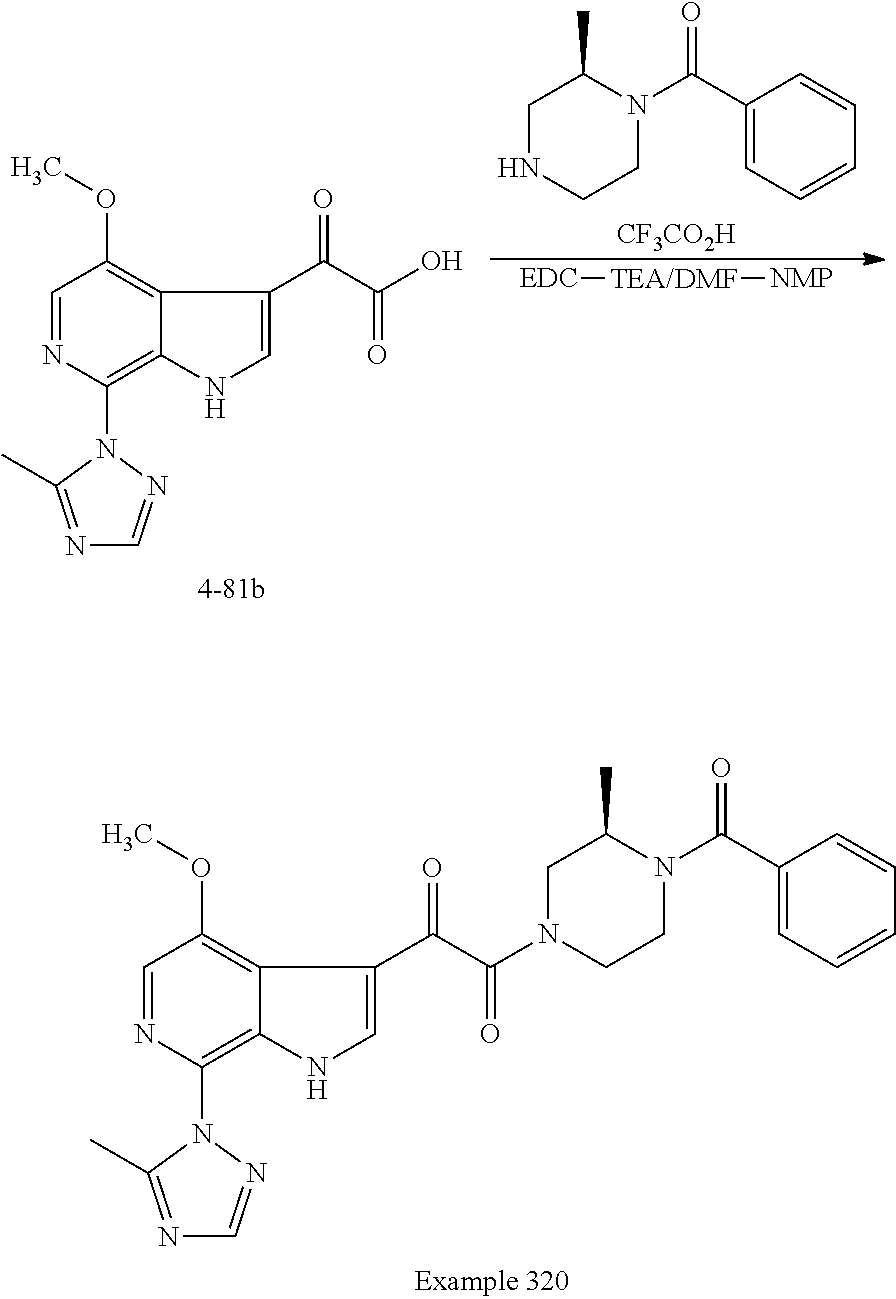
C1=NC(N2C(C)=NC=N2)=C2C(=C1OC)C(C(C(N1CCN(C(=O)C3=CC=CC=C3)C(C)C1)=O)=O)=CN2.C1NCCN(C(=O)C2=CC=CC=C2)C1C.[CF3CO2H].C1=NC(N2C(C)=NC=N2)=C2C(=C1OC)C(C(C(O)=O)=O)=CN2.[TEA/DMF]([EDC])[NMP]
